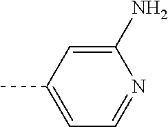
C1(N)=CC(C)=CC=N1
